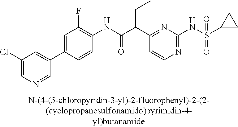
N1=C(NS(=O)(=O)C2CC2)N=C(C(C(NC2=C(F)C=C(C3=CC(Cl)=CN=C3)C=C2)=O)CC)C=C1
